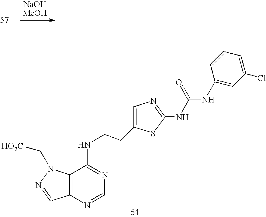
C12=C(N=CN=C1NCCC1=CN=C(NC(NC3=CC(Cl)=CC=C3)=O)S1)C=NN2C[HO2C]
